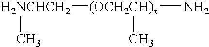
[(OCH2CH)x](N)([H2NCHCH2]C)C
